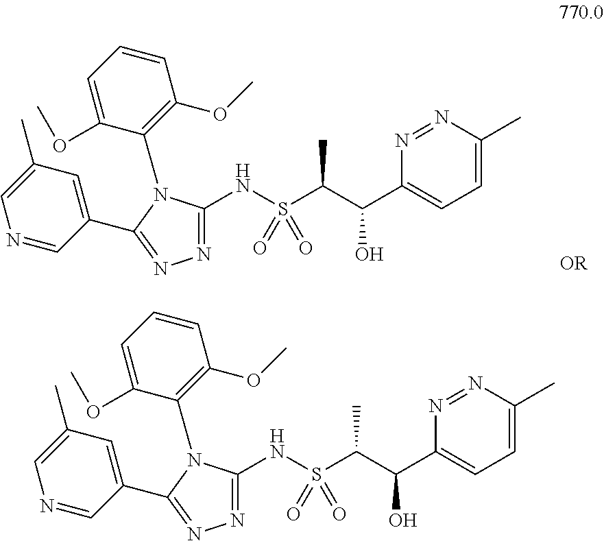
N1=NC(C(C(S(NC2=NN=C(C3=CC(C)=CN=C3)N2C2=C(OC)C=CC=C2OC)(=O)=O)C)O)=CC=C1C.N1=NC(C(C(S(NC2=NN=C(C3=CC(C)=CN=C3)N2C2=C(OC)C=CC=C2OC)(=O)=O)C)O)=CC=C1C
